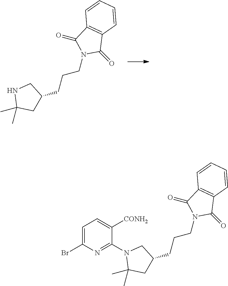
N1C(C)(C)CC(CCCN2C(=O)C3=C(C=CC=C3)C2=O)C1.C1=C(Br)N=C(N2C(C)(C)CC(CCCN3C(=O)C4=C(C=CC=C4)C3=O)C2)C([CONH2])=C1
